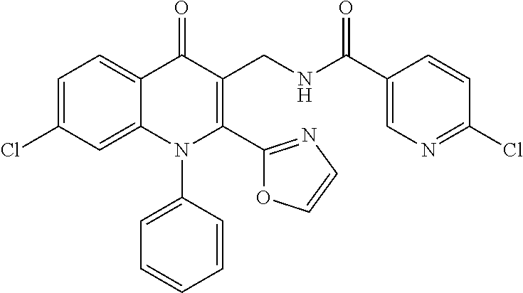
C1=C(Cl)C=C2C(=C1)C(=O)C(CNC(C1=CN=C(Cl)C=C1)=O)=C(C1=NC=CO1)N2C1=CC=CC=C1
